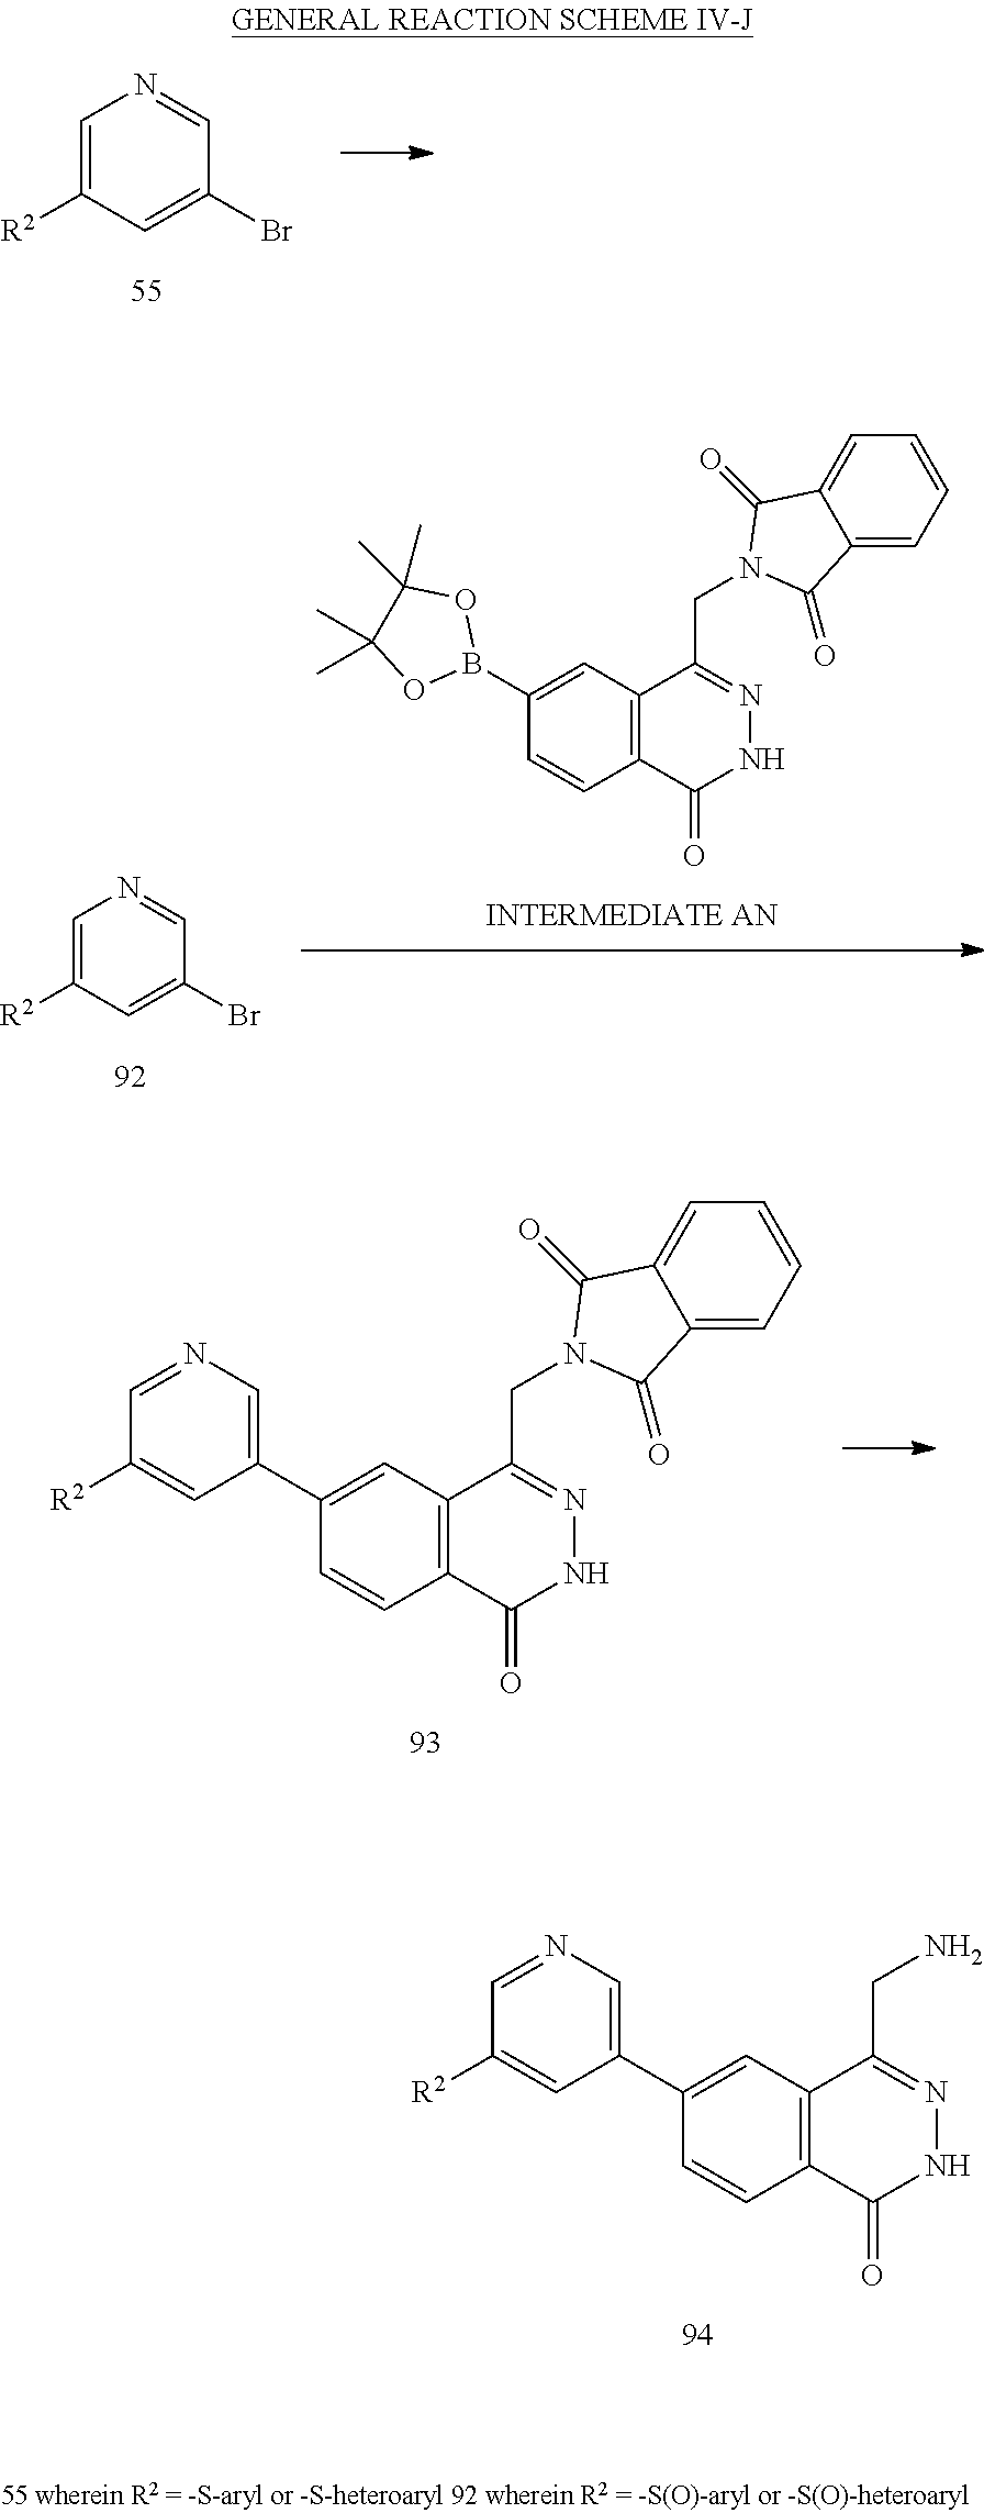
BrC1=CC([R2])=CN=C1.C1(B2OC(C)(C)C(C)(C)O2)=CC2=C(C(=O)NN=C2CN2C(=O)C3=CC=CC=C3C2=O)C=C1.C12=C(C(CN3C(=O)C4=CC=CC=C4C3=O)=NNC1=O)C=C(C1=CN=CC([R2])=C1)C=C2.C12=C(C(CN)=NNC1=O)C=C(C1=CN=CC([R2])=C1)C=C2.BrC1=CC([R2])=CN=C1
